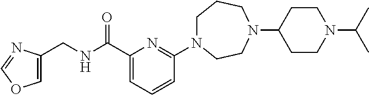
C1N(C2=NC(C(NCC3=COC=N3)=O)=CC=C2)CCN(C2CCN(C(C)C)CC2)CC1
